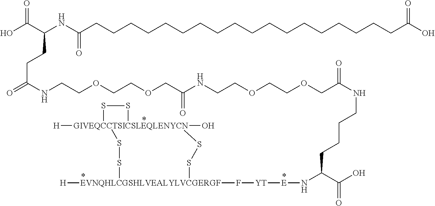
C(CCC(C(O)=O)N[E][YT]F[EVNQHLCGSHLVEALYLVCGERGF]1([H])SS[GIVEQCCTSICSLEQLENYCN]2([H])(O)(SS1)SS2)CNC(COCCOCCNC(COCCOCCNC(=O)CCC(C(O)=O)NC(CCCCCCCCCCCCCCCCCCC(O)=O)=O)=O)=O
